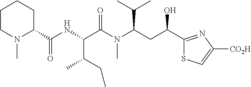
C1CN(C)C(C(NC(C(N(C(CC(C2=NC([CO2H])=CS2)O)C(C)C)C)=O)C(C)CC)=O)CC1
